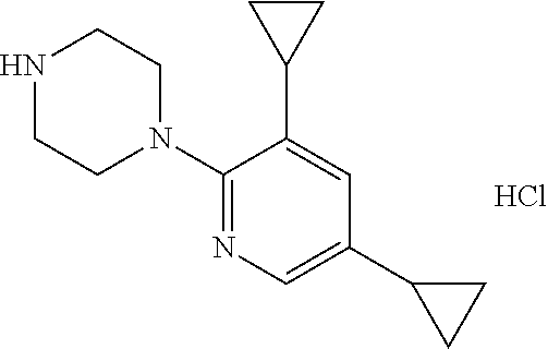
C1(N2CCNCC2)=NC=C(C2CC2)C=C1C1CC1.Cl
